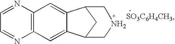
C1=NC2=C(N=C1)C=C1C(=C2)C2CC1CNC2
